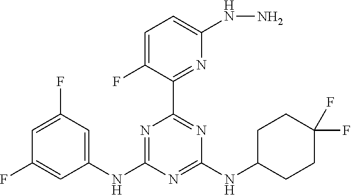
C1=C(F)C=C(NC2=NC(C3=NC(NN)=CC=C3F)=NC(NC3CCC(F)(F)CC3)=N2)C=C1F
